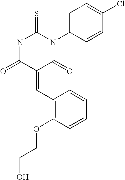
O=C1C(=CC2=C(OCCO)C=CC=C2)C(=O)N(C2=CC=C(Cl)C=C2)C(=S)N1
